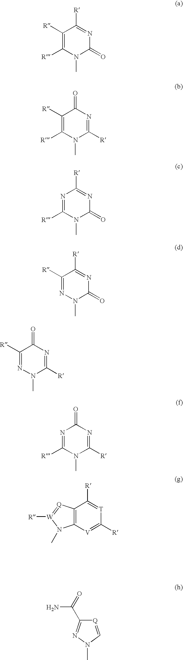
C1([R])=C([R])N(C)C(=O)N=C1[R].C1([R])=C([R])N(C)C([R])=NC1=O.N1=C([R])N(C)C(=O)N=C1[R].C1([R])=NN(C)C(=O)N=C1[R].C1([R])=NN(C)C([R])=NC1=O.N1=C([R])N(C)C([R])=NC1=O.C12=C([V]=C([R])[T]=C1[R])N(C)[W]([R])=[Q]2.C1(C(N)=O)=NN(C)C=[Q]1
